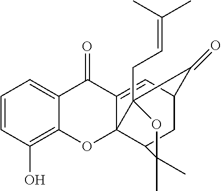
C12=CC=CC(O)=C1OC13C(=CC4CC1C(C)(C)OC3(CC=C(C)C)C4=O)C2=O
